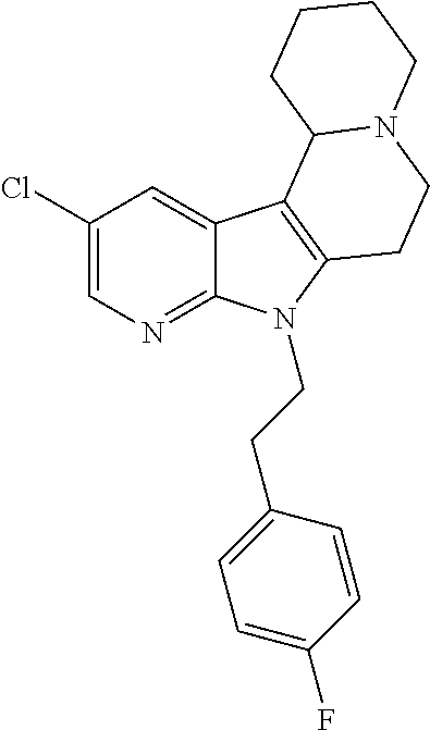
C1(Cl)=CN=C2C(=C1)C1=C(N2CCC2=CC=C(F)C=C2)CCN2C1CCCC2
